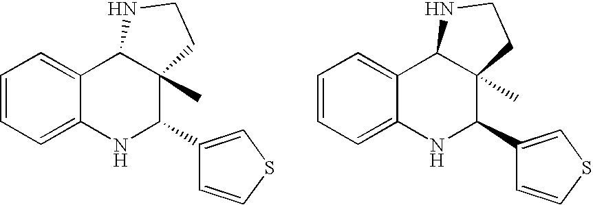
C1=CC=C2C(=C1)C1C(C)(C(C3=CSC=C3)N2)CCN1.C1=CC=C2C(=C1)C1C(C)(C(C3=CSC=C3)N2)CCN1
